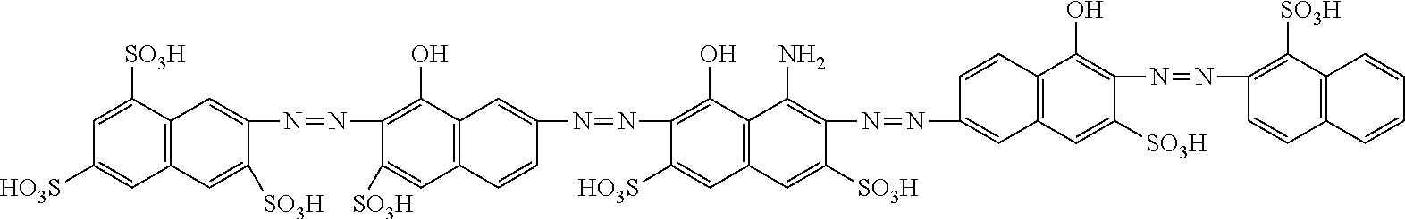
C1(N=NC2=C(O)C3=C(C=C2[SO3H])C=CC(N=NC2=C(O)C4=C(C=C2[HO3S])C=C([SO3H])C(N=NC2=CC5=C(C=C2)C(O)=C(N=NC2=C([SO3H])C6=C(C=C2)C=CC=C6)C([SO3H])=C5)=C4N)=C3)=CC2=C(C=C1[SO3H])C=C([HO3S])C=C2[SO3H]
